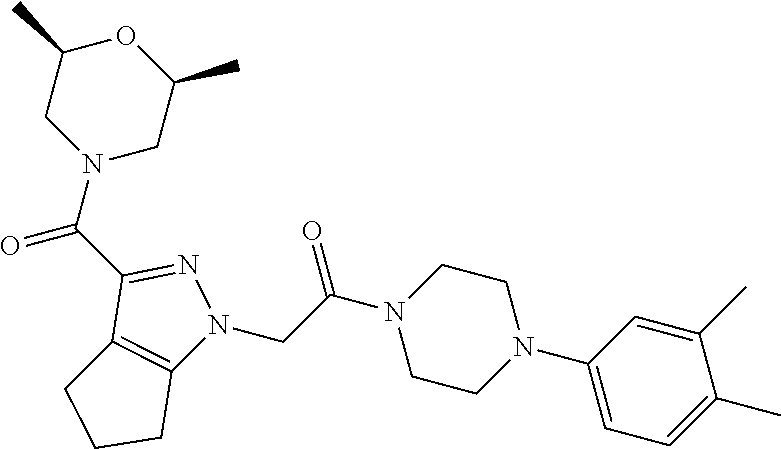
C1(C(N2CC(C)OC(C)C2)=O)=NN(CC(N2CCN(C3=CC=C(C)C(C)=C3)CC2)=O)C2=C1CCC2
